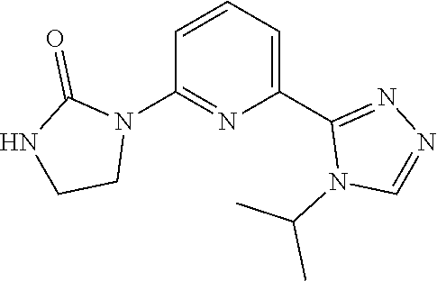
N1(C(C)C)C=NN=C1C1=CC=CC(N2CCNC2=O)=N1
